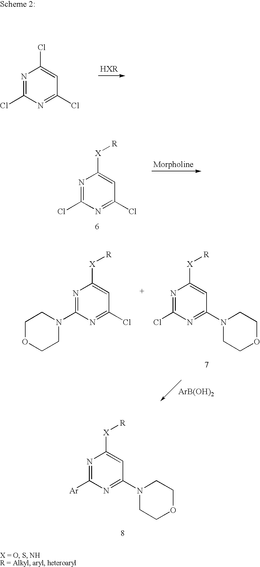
N1=C(Cl)N=C(Cl)C=C1Cl.N1=C(Cl)N=C(Cl)C=C1[X][R].N1=C(Cl)N=C(N2CCOCC2)C=C1[X][R].[ArB(OH)2].N1=C(N2CCOCC2)N=C(Cl)C=C1[X][R].N1=C([Ar])N=C(N2CCOCC2)C=C1[X][R]
